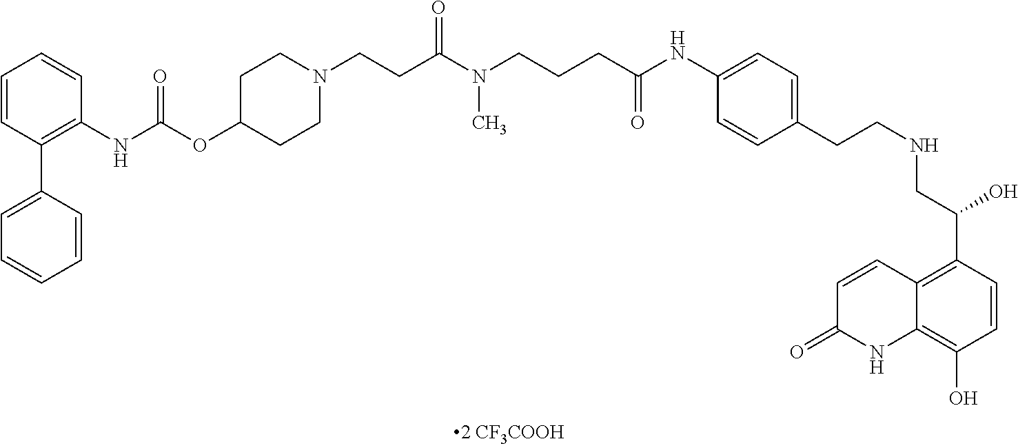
C1=CC(C2=CC=CC=C2)=C(NC(=O)OC2CCN(CCC(N(CCCC(NC3=CC=C(CCNCC(C4=C5C(=C(O)C=C4)NC(=O)C=C5)O)C=C3)=O)C)=O)CC2)C=C1
